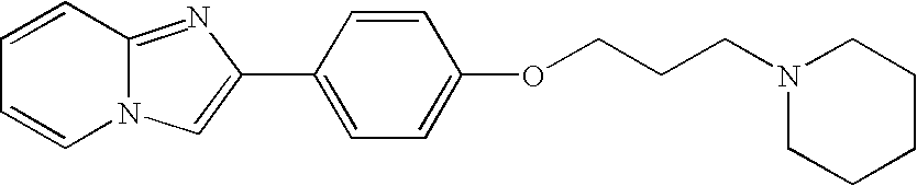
N12C(=NC(C3=CC=C(OCCCN4CCCCC4)C=C3)=C1)C=CC=C2
